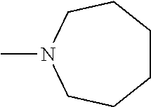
CN1CCCCCC1
